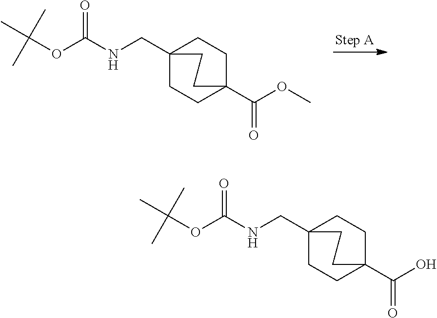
C12(CNC(OC(C)(C)C)=O)CCC(C(OC)=O)(CC1)CC2.C12(CNC(OC(C)(C)C)=O)CCC(C(O)=O)(CC1)CC2
